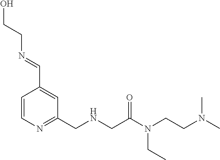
C1=CN=C(CNCC(N(CCN(C)C)CC)=O)C=C1C=NCCO
